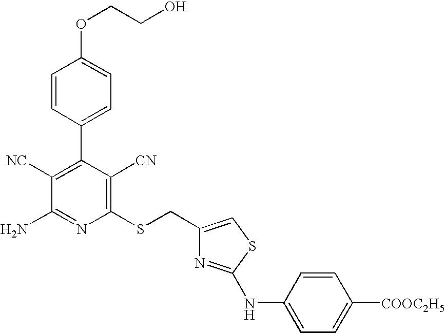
C1=CC(C2=C([NC])C(N)=NC(SCC3=CSC(NC4=CC=C([COOC2H5])C=C4)=N3)=C2[CN])=CC=C1OCCO
